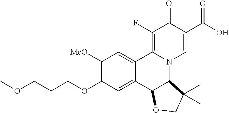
C1([MeO])=C(OCCCOC)C=C2C(=C1)C1=C(F)C(=O)C(C(O)=O)=CN1C1C2OCC1(C)C
